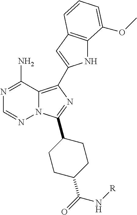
N1=C(N)C2=C(C3=CC4=C(N3)C(OC)=CC=C4)N=C(C3CCC(C(=O)N[R])CC3)N2N=C1
